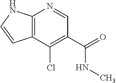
C12=C(NC=C1)N=CC(C(=O)NC)=C2Cl
